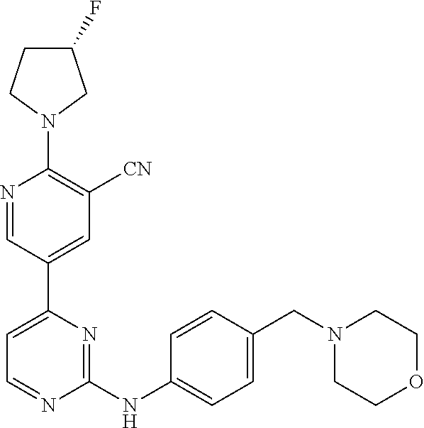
C1(F)CCN(C2=C([CN])C=C(C3=CC=NC(NC4=CC=C(CN5CCOCC5)C=C4)=N3)C=N2)C1
